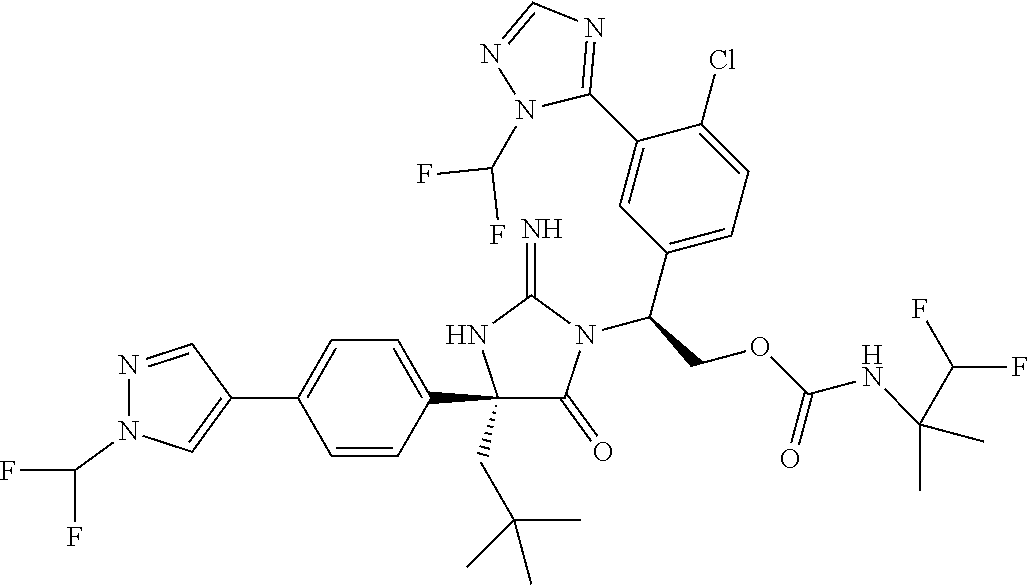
C1(C2=CC=C(C3=CN(C(F)F)N=C3)C=C2)(CC(C)(C)C)C(=O)N(C(COC(NC(C)(C)C(F)F)=O)C2=CC=C(Cl)C(C3=NC=NN3C(F)F)=C2)C(=N)N1
